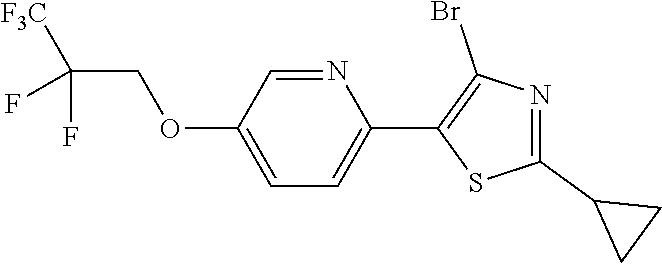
N1=CC(OCC(F)(F)[F3C])=CC=C1C1=C(Br)N=C(C2CC2)S1
